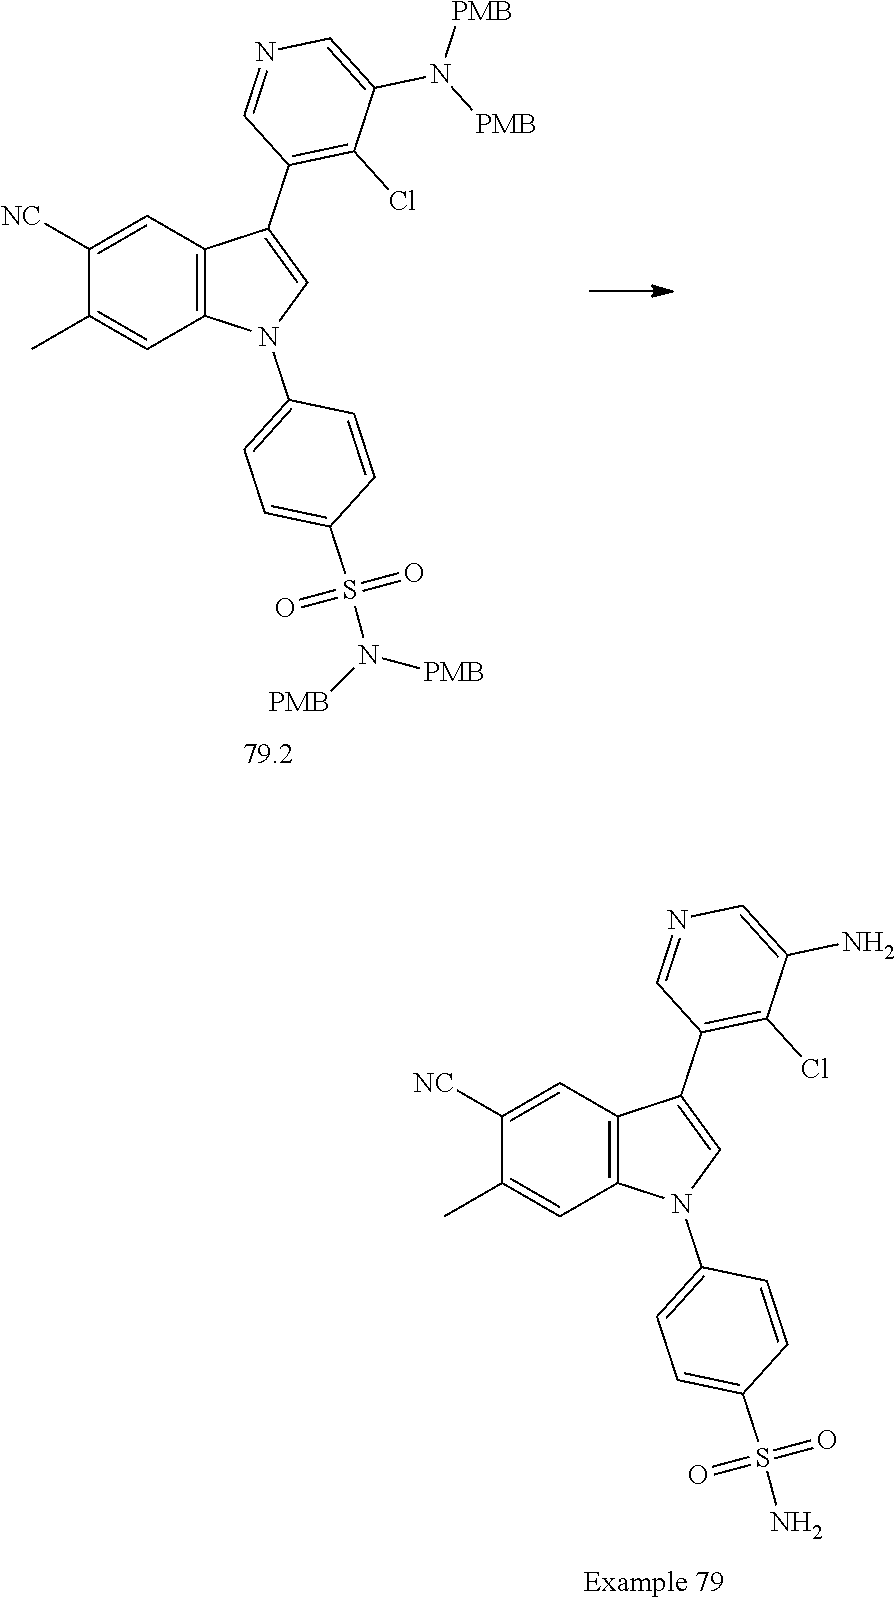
C1([NC])=CC2=C(C=C1C)N(C1=CC=C(S(=O)(=O)N)C=C1)C=C2C1=C(Cl)C(N)=CN=C1.C1([NC])=CC2=C(C=C1C)N(C1=CC=C(S(=O)(=O)N([PMB])[PMB])C=C1)C=C2C1=C(Cl)C(N([PMB])[PMB])=CN=C1
